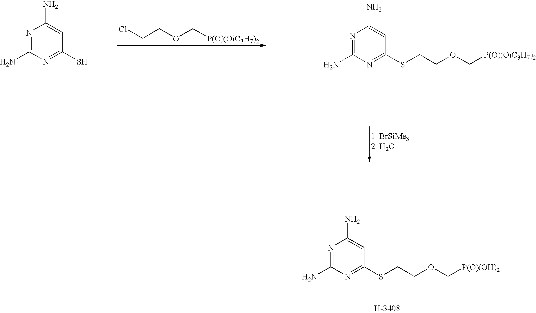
N1=C(N)N=C(S)C=C1N.N1=C(N)N=C(SCCOC[P(O)(OiC3H7)2])C=C1N.ClCCOC[P(O)(OiC3H7)2].N1=C(N)N=C(SCCOC[P(O)(OH)2])C=C1N
